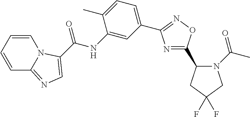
N1=C(C2N(C(=O)C)CC(F)(F)C2)ON=C1C1=CC=C(C)C(NC(=O)C2=CN=C3C=CC=CN32)=C1
